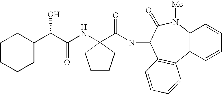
C12=C(N([Me])C(=O)C(NC(=O)C3(NC(C(C4CCCCC4)O)=O)CCCC3)C3=C1C=CC=C3)C=CC=C2
